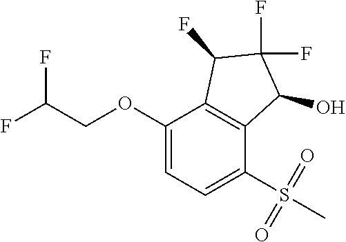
C1(OCC(F)F)=CC=C(S(C)(=O)=O)C2=C1C(F)C(F)(F)C2O
